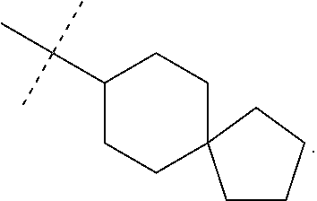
C1(C(C)(C)C)CCC2(CC1)CCCC2
